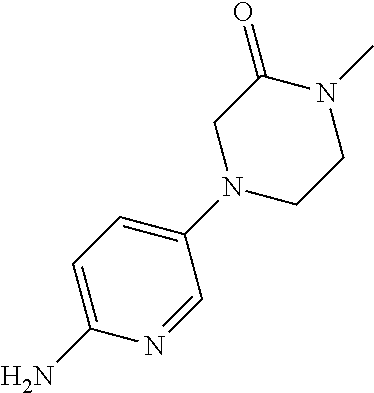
C1=C(N)N=CC(N2CCN(C)C(=O)C2)=C1
